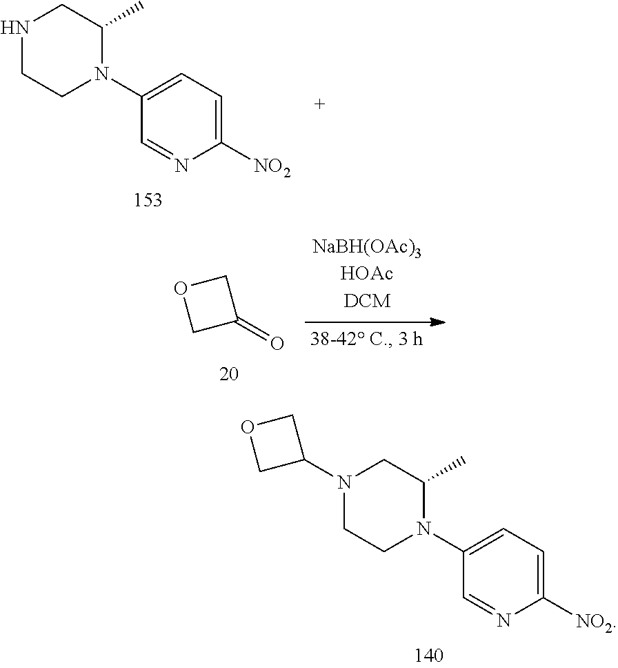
N1CCN(C2=CC=C([NO2])N=C2)C(C)C1.O1CC(=O)C1.N1(C2COC2)CCN(C2=CC=C([NO2])N=C2)C(C)C1
